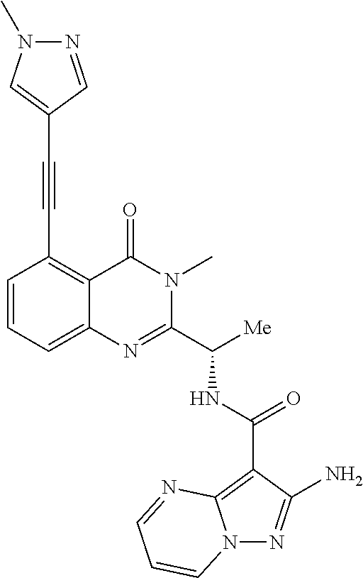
N12N=C(N)C(C(NC(C3=NC4=CC=CC(C#CC5=CN(C)N=C5)=C4C(=O)N3C)[Me])=O)=C1N=CC=C2
